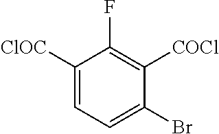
C1([ClOC])=CC=C(Br)C([COCl])=C1F
